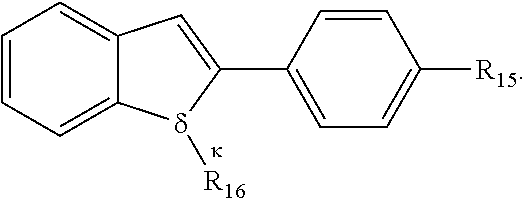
C1=CC=C2C(=C1)C=C(C1=CC=C([R15])C=C1)[d]2[R16]
